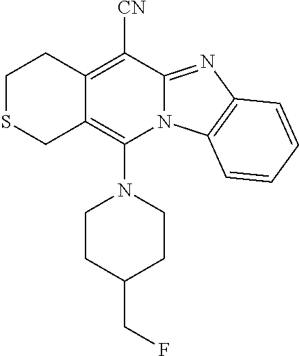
C12=C([CN])C3=NC4=C(N3C(N3CCC(CF)CC3)=C1CSCC2)C=CC=C4
